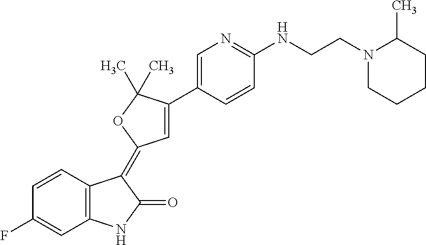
C1=CC2=C(C=C1F)NC(=O)C2=C1C=C(C2=CN=C(NCCN3CCCCC3C)C=C2)C(C)(C)O1
